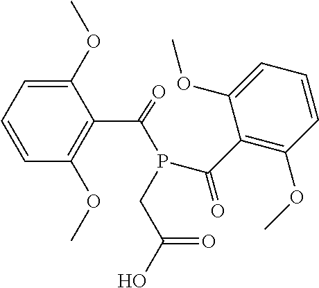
C1(OC)=CC=CC(OC)=C1C(P(CC(O)=O)C(C1=C(OC)C=CC=C1OC)=O)=O
